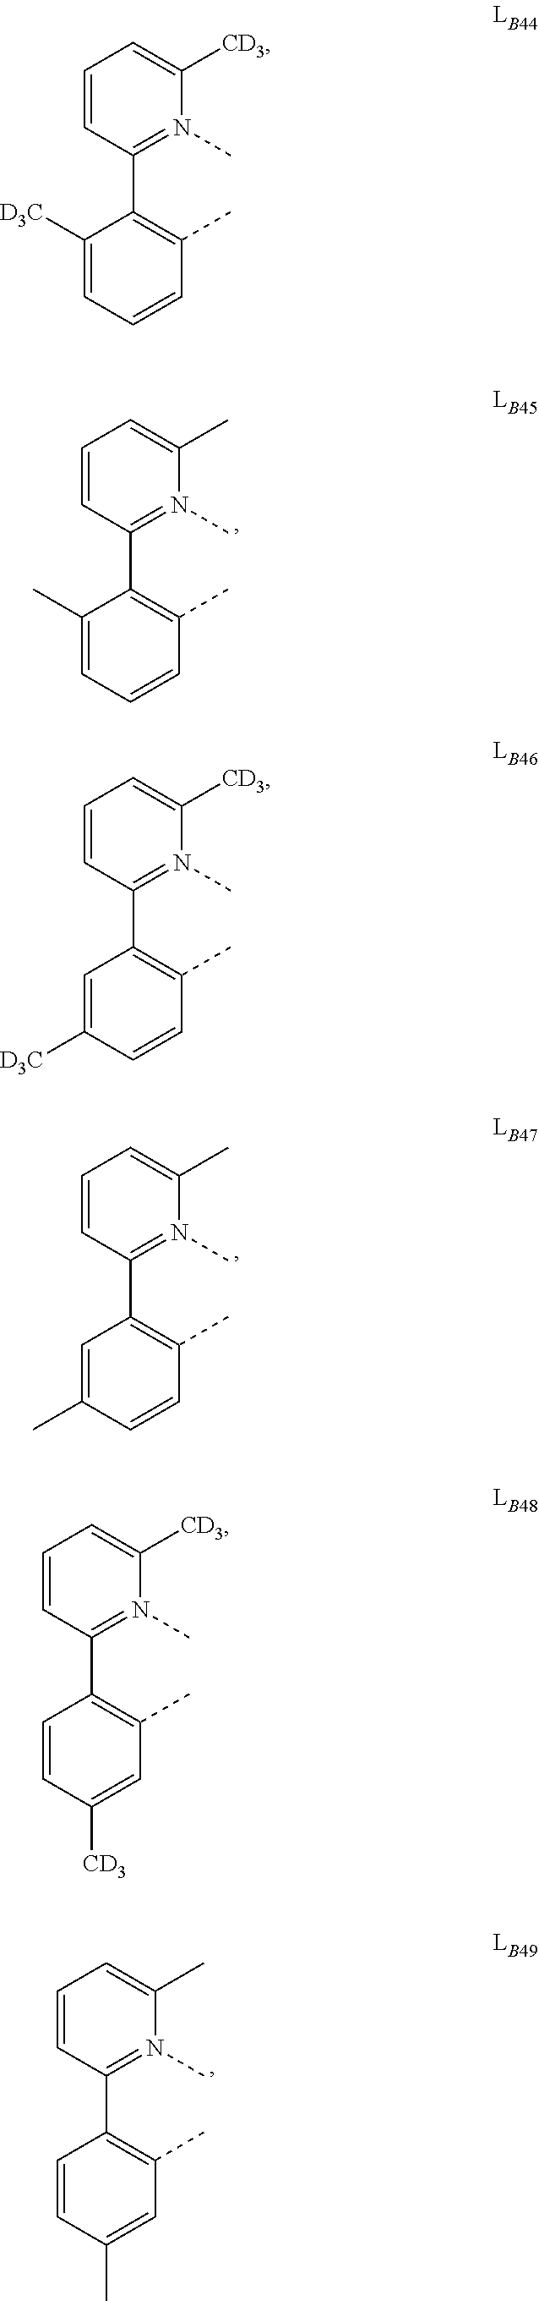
C1(C)=CC=CC(C)=C1C1=N(C)C(C)=CC=C1.C1([D3C])=CC=CC(C)=C1C1=N(C)C([CD3])=CC=C1.C1=C([D3C])C=CC(C)=C1C1=N(C)C([CD3])=CC=C1.C1=C(C)C=CC(C)=C1C1=N(C)C(C)=CC=C1.C1=CC([CD3])=CC(C)=C1C1=N(C)C([CD3])=CC=C1.C1=CC(C)=CC(C)=C1C1=N(C)C(C)=CC=C1
